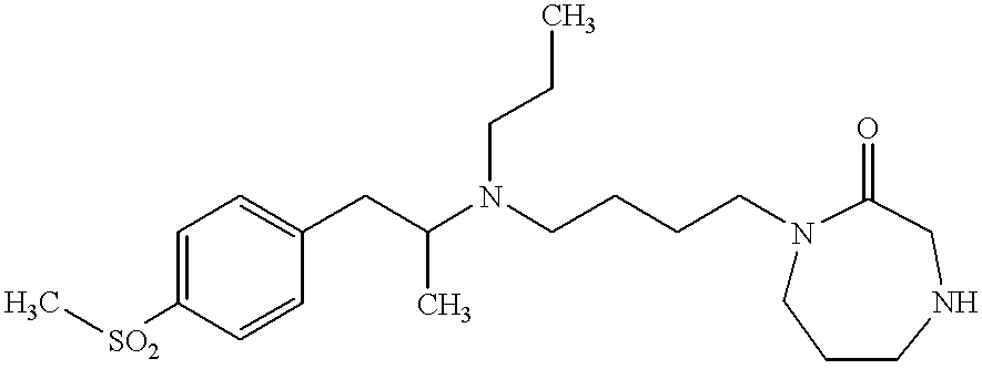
C1=CC([SO2]C)=CC=C1CC(N(CCCCN1CCCNCC1=O)CCC)C
